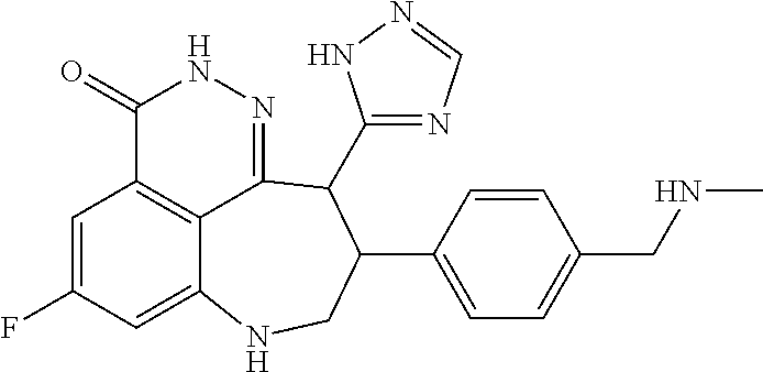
C1=C(F)C=C2C3=C1C(=O)NN=C3C(C1=NC=NN1)C(C1=CC=C(CNC)C=C1)CN2
